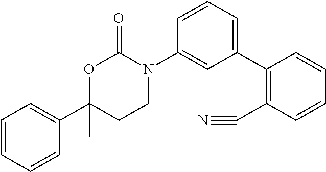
O1C(C2=CC=CC=C2)(C)CCN(C2=CC(C3=C(C#N)C=CC=C3)=CC=C2)C1=O
